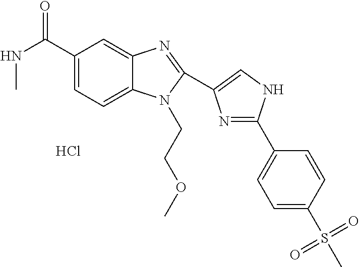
C1(C(NC)=O)=CC=C2C(=C1)N=C(C1=CNC(C3=CC=C(S(C)(=O)=O)C=C3)=N1)N2CCOC.Cl
